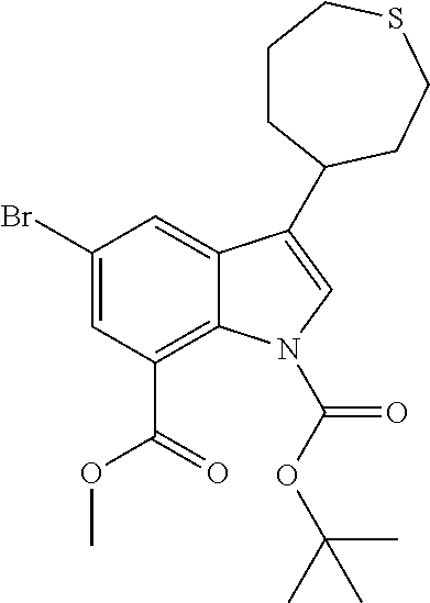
C1(Br)=CC(C(OC)=O)=C2C(=C1)C(C1CCCSCC1)=CN2C(OC(C)(C)C)=O
